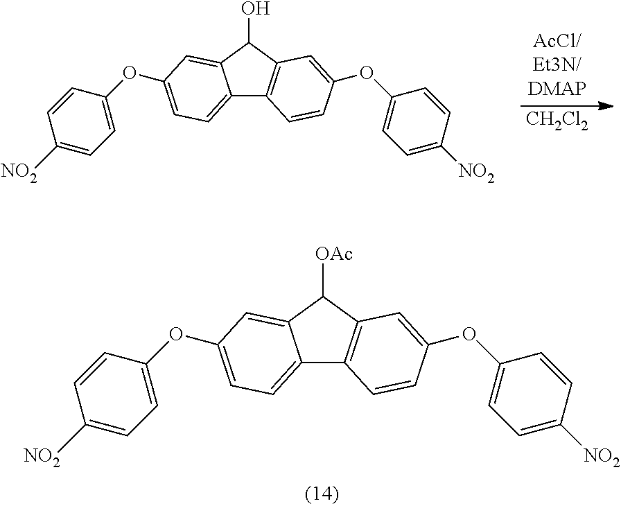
C12=CC=C(OC3=CC=C([NO2])C=C3)C=C1C([OAc])C1=C2C=CC(OC2=CC=C([NO2])C=C2)=C1.C12=CC=C(OC3=CC=C([NO2])C=C3)C=C1C(O)C1=C2C=CC(OC2=CC=C([NO2])C=C2)=C1.[CH2Cl2]
